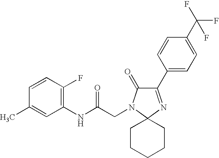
C1(NC(CN2C(=O)C(C3=CC=C(C(F)(F)F)C=C3)=NC23CCCCC3)=O)=C(F)C=CC(C)=C1
